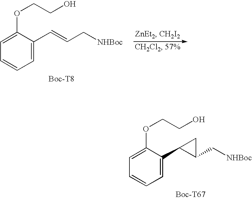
C1=C(C=CC[NHBoc])C(OCCO)=CC=C1.C1=C(C2C(C[NHBoc])C2)C(OCCO)=CC=C1
